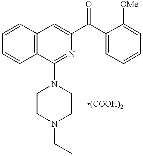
C12=C(C=CC=C1)C(N1CCN(CC)CC1)=NC(C(C1=CC=CC=C1[OMe])=O)=C2.[(COOH)2]
